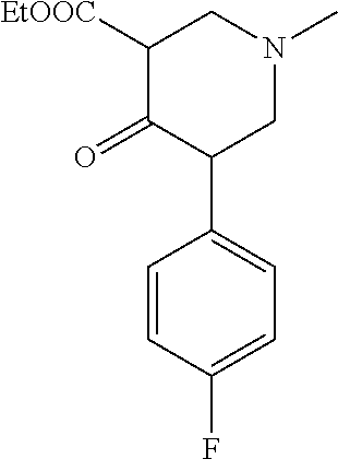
C1=CC(F)=CC=C1C1CN(C)CC([EtOOC])C1=O
